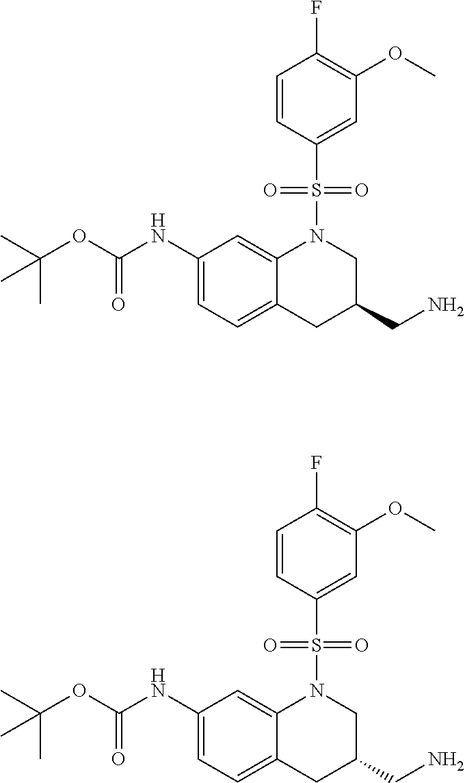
C12=CC(NC(OC(C)(C)C)=O)=CC=C1CC(CN)CN2S(C1=CC(OC)=C(F)C=C1)(=O)=O.C12=CC(NC(OC(C)(C)C)=O)=CC=C1CC(CN)CN2S(C1=CC(OC)=C(F)C=C1)(=O)=O
